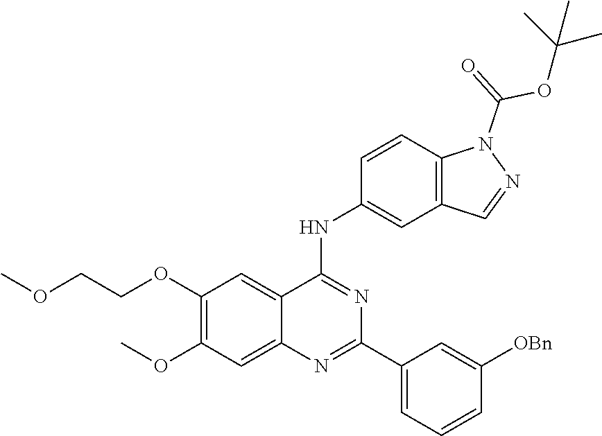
C1(OC)=C(OCCOC)C=C2C(=C1)N=C(C1=CC=CC([OBn])=C1)N=C2NC1=CC2=C(C=C1)N(C(=O)OC(C)(C)C)N=C2
